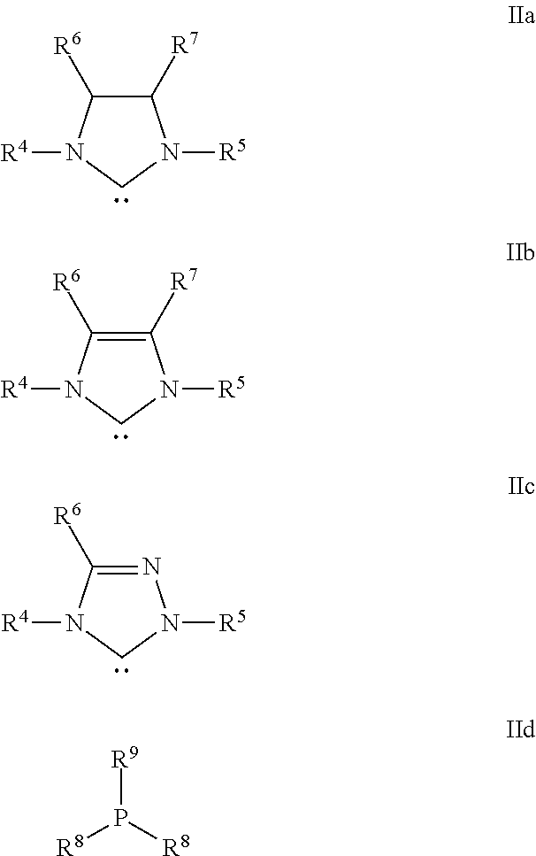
C1([R7])C([R6])N([R4])CN1[R5].C1([R7])=C([R6])N([R4])CN1[R5].N1=C([R6])N([R4])CN1[R5].[R8]P([R8])[R9]
